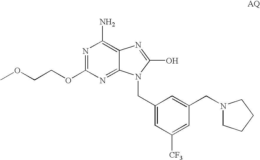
N1=C(OCCOC)N=C2C(=C1N)N=C(O)N2CC1=CC([CF3])=CC(CN2CCCC2)=C1
